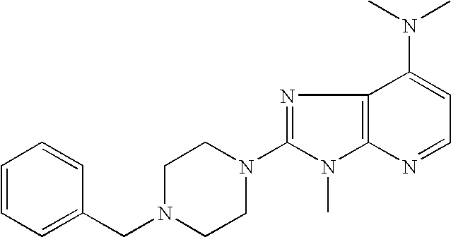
C1(CN2CCN(C3=NC4=C(N3C)N=CC=C4N(C)C)CC2)=CC=CC=C1
